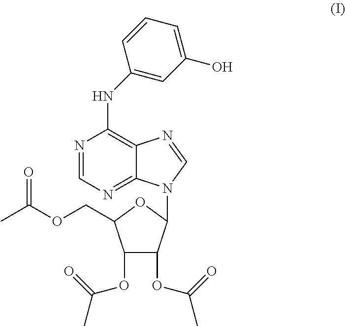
N1=CN=C2C(=C1NC1=CC(O)=CC=C1)N=CN2C1C(OC(C)=O)C(OC(C)=O)C(COC(C)=O)O1
